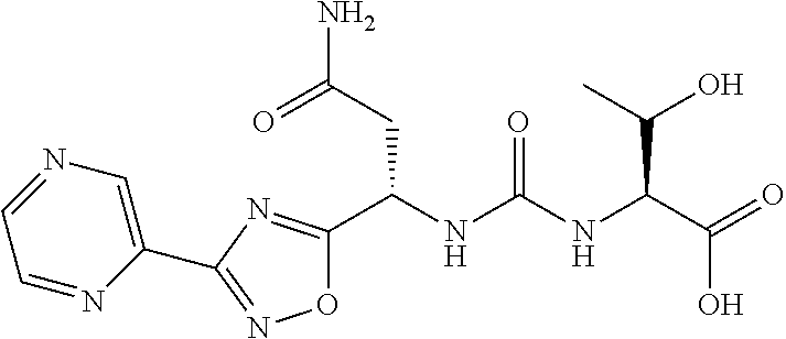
O1C(C(NC(NC(C(=O)O)C(O)C)=O)CC(N)=O)=NC(C2=CN=CC=N2)=N1
